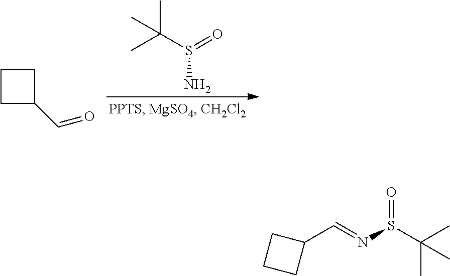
CC(S(N)=O)(C)C.C1CC(C=O)C1.C1(C=NS(C(C)(C)C)=O)CCC1
